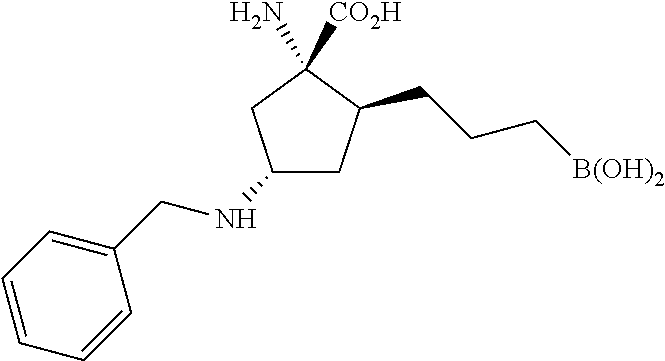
C1(NCC2=CC=CC=C2)CC(CCC[B(OH)2])C(N)([CO2H])C1
